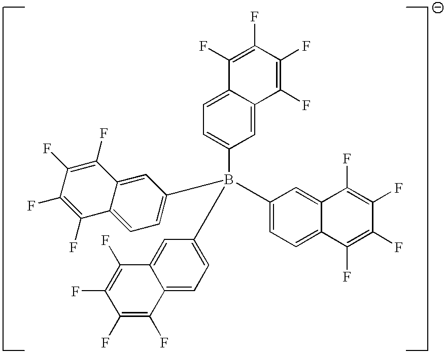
C1=C2C(=CC=C1B(C1=CC=C3C(=C1)C(F)=C(F)C(F)=C3F)(C1=CC=C3C(=C1)C(F)=C(F)C(F)=C3F)C1=CC=C3C(=C1)C(F)=C(F)C(F)=C3F)C(F)=C(F)C(F)=C2F
